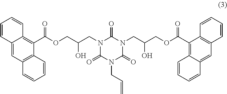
N1(CC(O)COC(C2=C3C(=CC4=C2C=CC=C4)C=CC=C3)=O)C(=O)N(CC=C)C(=O)N(CC(O)COC(C2=C3C(=CC4=C2C=CC=C4)C=CC=C3)=O)C1=O
